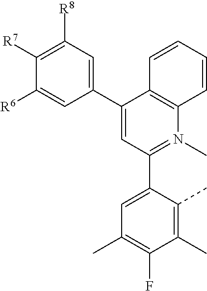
C1(C2=CC([R8])=C([R7])C([R6])=C2)=CC(C2=CC(C)=C(F)C(C)=C2C)=N(C)C2=C1C=CC=C2
